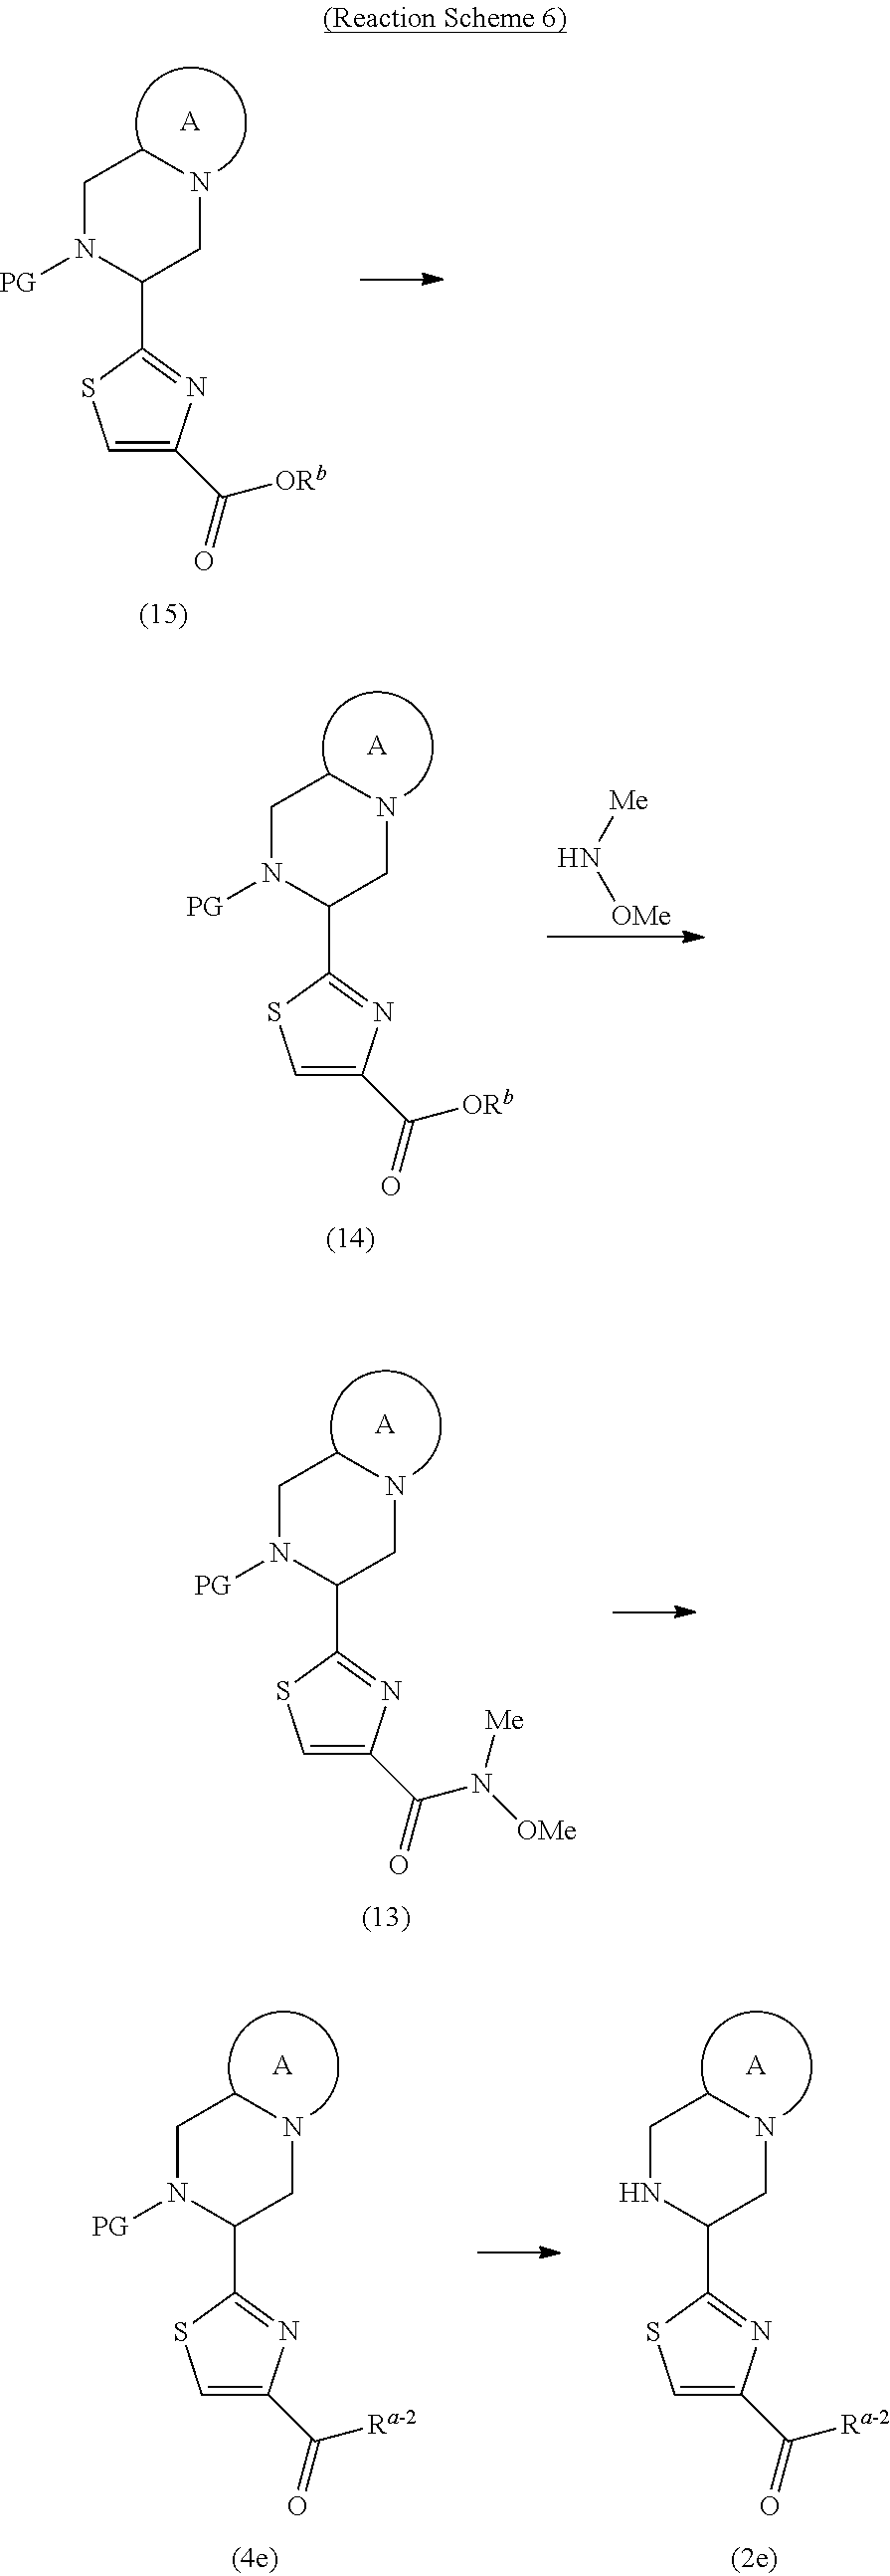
C1N([PG])C(C2=NC(C(=O)[ORb])=CS2)CNC1.[A].C1N([PG])C(C2=NC(C(=O)[ORb])=CS2)CNC1.[A].[Me]N[OMe].C1N([PG])C(C2=NC(C(=O)N([OMe])[Me])=CS2)CNC1.[A].C1N([PG])C(C2=NC(C(=O)[Ra-2])=CS2)CNC1.[A].C1NC(C2=NC(C(=O)[Ra-2])=CS2)CNC1.[A]
